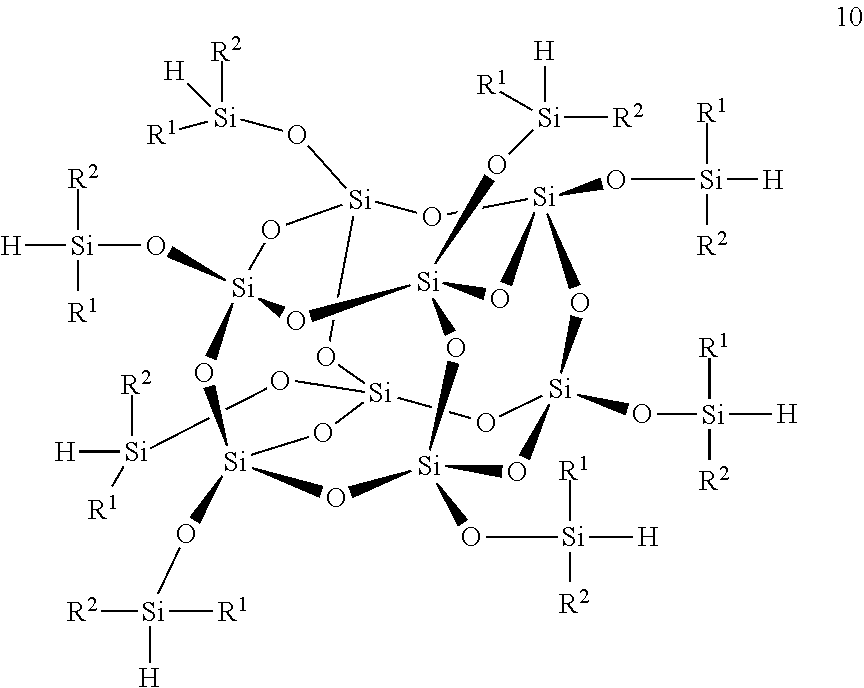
O1[Si]2(O[Si]([R1])([H])[R2])O[Si]3(O[Si]([H])([R1])[R2])O[Si]4(O[Si]([R2])([H])[R1])O[Si]1(O[Si]([H])([R2])[R1])O[Si]1(O[Si]([R2])([R1])[H])O[Si](O[Si]([R1])([R2])[H])(O[Si](O[Si]([H])([R1])[R2])(O3)O[Si](O[Si]([H])([R2])[R1])(O2)O1)O4
